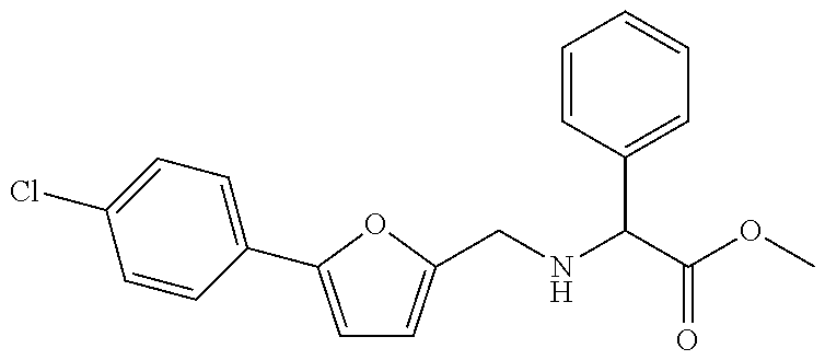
C1=C(C2=CC=C(Cl)C=C2)OC(CNC(C(OC)=O)C2=CC=CC=C2)=C1
